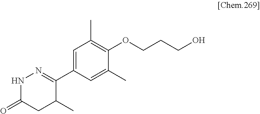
C1=C(C2=NNC(=O)CC2C)C=C(C)C(OCCCO)=C1C
